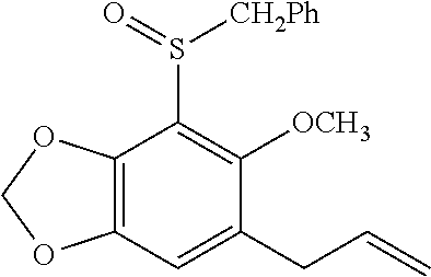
C12=C(OCO1)C(S(=O)[CH2Ph])=C([OCH3])C(CC=C)=C2
